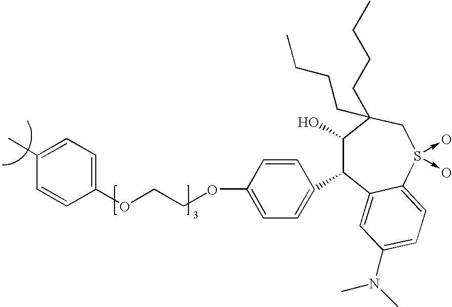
O(CCOC1=CC=C(C)C=C1)C1=CC=C(C2C(O)C(CCCC)(CCCC)CS(->O)(->O)C3=CC=C(N(C)C)C=C23)C=C1
